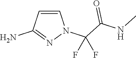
C1=CC(N)=NN1C(C(NC)=O)(F)F
